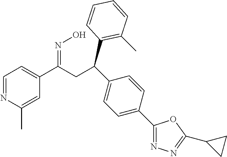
C(CC(C1=CC=NC(C)=C1)=NO)(C1=C(C)C=CC=C1)C1=CC=C(C2=NN=C(C3CC3)O2)C=C1
